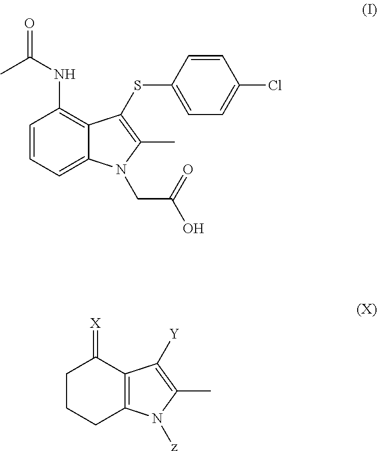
C1=CC=C2C(=C1NC(=O)C)C(SC1=CC=C(Cl)C=C1)=C(C)N2CC(O)=O.C1CCC2=C(C1=[X])C([Y])=C(C)N2[z]
